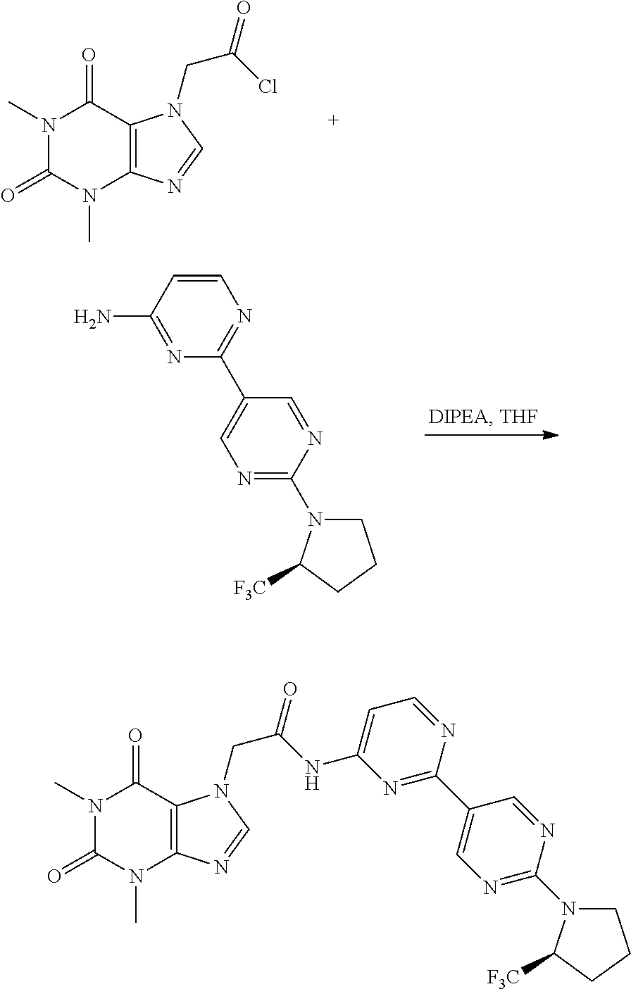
N1(C)C(=O)N(C)C2=C(C1=O)N(CC(Cl)=O)C=N2.C1(C2=CN=C(N3C([F3C])CCC3)N=C2)=NC=CC(N)=N1.N1(C)C(=O)N(C)C2=C(C1=O)N(CC(NC1=CC=NC(C3=CN=C(N4C([F3C])CCC4)N=C3)=N1)=O)C=N2
